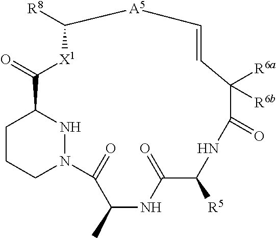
C1CCN2NC1C(=O)[X1]C([R8])[A5]C=CC([R6a])([R6b])C(=O)NC([R5])C(=O)NC(C)C2=O
